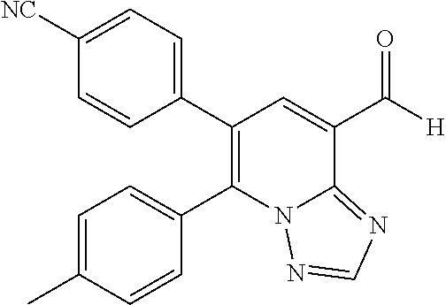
C1([NC])=CC=C(C2=C(C3=CC=C(C)C=C3)N3C(=NC=N3)C(C([H])=O)=C2)C=C1
